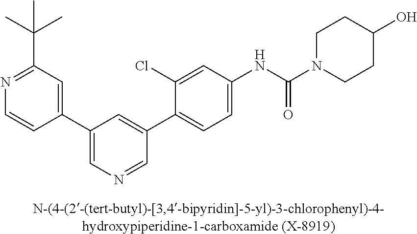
C1(C2=CN=CC(C3=CC=C(NC(=O)N4CCC(O)CC4)C=C3Cl)=C2)=CC(C(C)(C)C)=NC=C1
